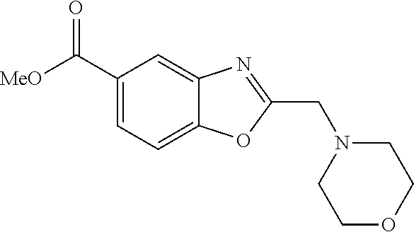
C1(C([MeO])=O)=CC=C2C(=C1)N=C(CN1CCOCC1)O2
